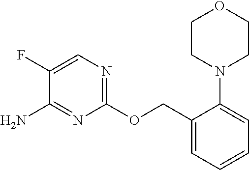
C1(OCC2=CC=CC=C2N2CCOCC2)=NC=C(F)C(N)=N1
